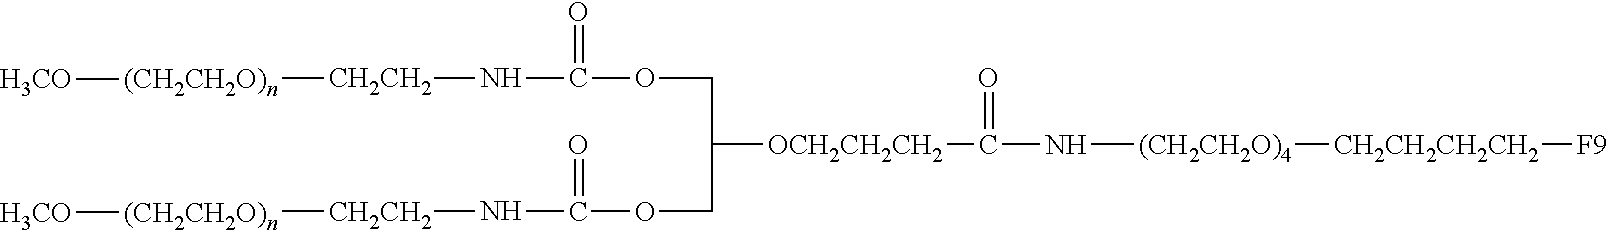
C(C([OCH2CH2CH2]C(N[(CH2CH2O)4][CH2CH2CH2CH2][F9])=O)COC(N[CH2CH2][(CH2CH2O)n][H3CO])=O)OC(N[CH2CH2][(CH2CH2O)n][H3CO])=O
